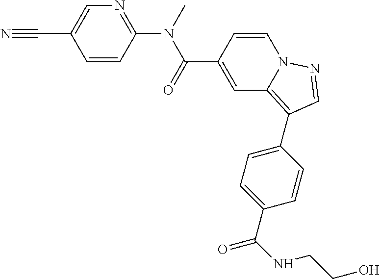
C1=CC(N(C)C(=O)C2=CC3=C(C4=CC=C(C(NCCO)=O)C=C4)C=NN3C=C2)=NC=C1C#N
